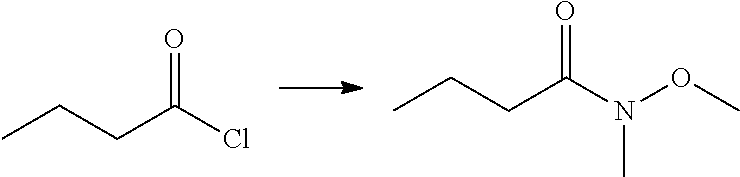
CCCC(=O)Cl.CCCC(=O)N(OC)C
